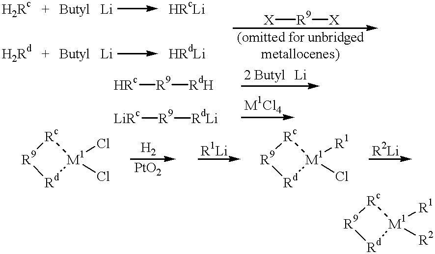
[X][R9][X].[HRc][R9][RdH].[LiRc][R9][RdLi].[R9]1[Rc][M1](Cl)(Cl)[Rd]1.[R9]1[Rc][M1]([R1])(Cl)[Rd]1.[R9]1[Rc][M1]([R1])([R2])[Rd]1
